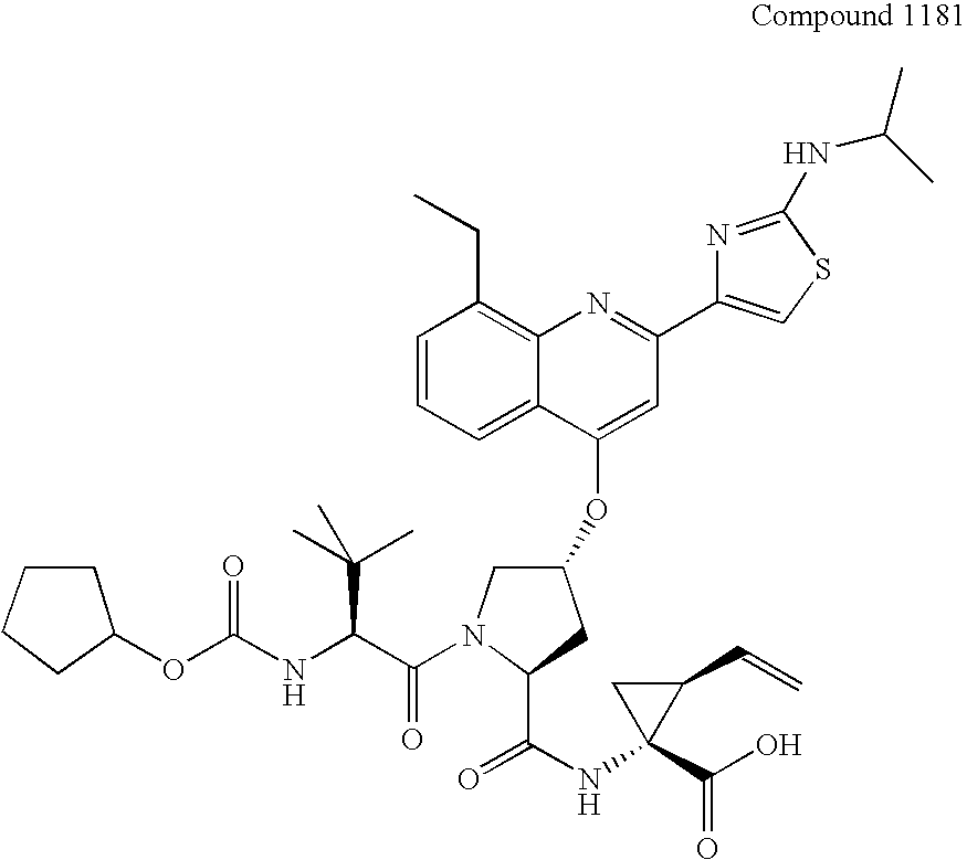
C1=CC=C2C(=C1CC)N=C(C1=CSC(NC(C)C)=N1)C=C2OC1CN(C(=O)C(C(C)(C)C)NC(OC2CCCC2)=O)C(C(=O)NC2(C(=O)O)C(C=C)C2)C1
